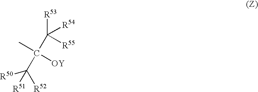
[R53]C([R54])([R55])C([OY])(C)C([R50])([R51])[R52]
